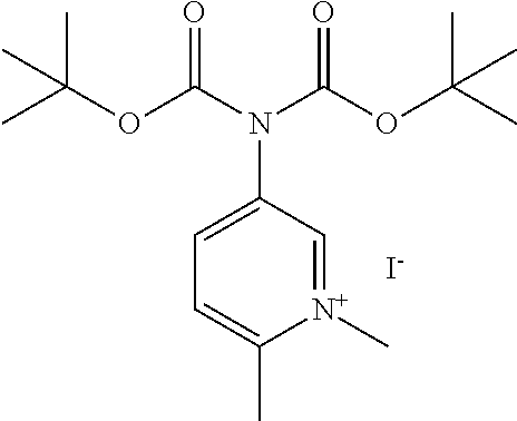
[N+]1(C)=CC(N(C(OC(C)(C)C)=O)C(OC(C)(C)C)=O)=CC=C1C.[I-]
